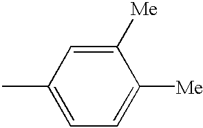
C1([Me])=CC(C)=CC=C1[Me]
